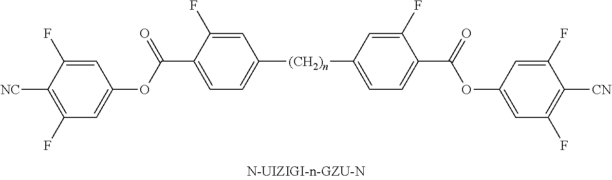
C(C1=CC=C([(CH2)n]C2=CC=C(C(=O)OC3=CC(F)=C([CN])C(F)=C3)C(F)=C2)C=C1F)(OC1=CC(F)=C([NC])C(F)=C1)=O
